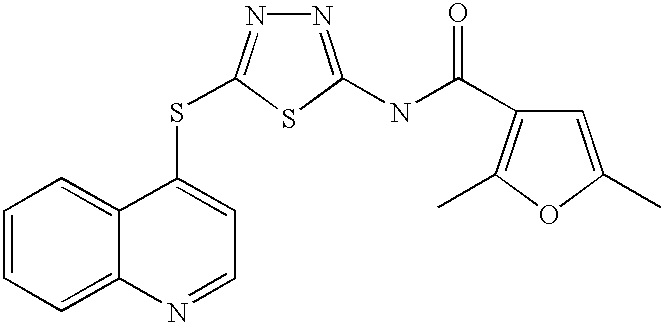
C12=CC=CC=C1C(SC1=NN=C(NC(=O)C3=C(C)OC(C)=C3)S1)=CC=N2
